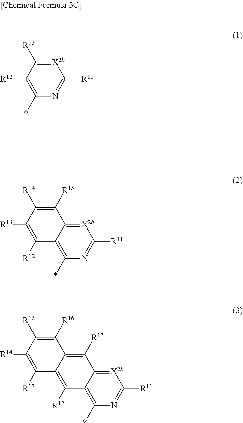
C1([R12])=C(*)N=C([R11])[X2b]=C1[R13].C12=C(*)N=C([R11])[X2b]=C1C([R15])=C([R14])C([R13])=C2[R12].C12=C(*)N=C([R11])[X2b]=C1C([R17])=C1C(=C2[R12])C([R13])=C([R14])C([R15])=C1[R16]
